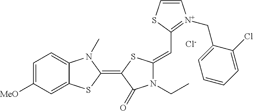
[Cl-].C1=C([MeO])C=C2C(=C1)N(C)C(=C1C(=O)N(CC)C(=CC3=[N+](CC4=CC=CC=C4Cl)C=CS3)S1)S2
